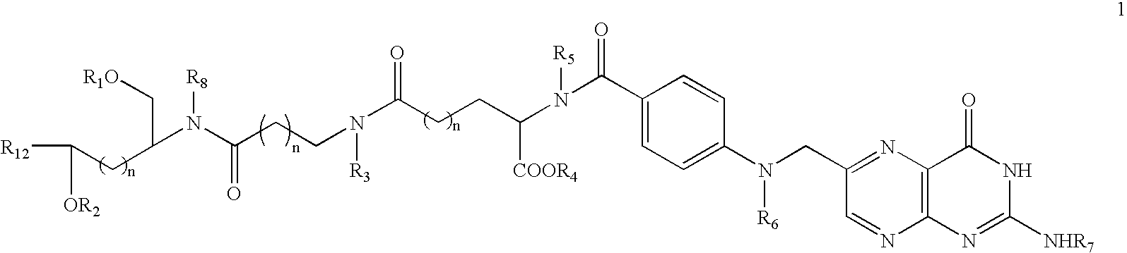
[R12]C([OR2])CC(C[R1O])N(C(CCN(C(CCC([COOR4])N(C(C1=CC=C(N(CC2=NC3=C(N=C2)N=C([NHR7])NC3=O)[R6])C=C1)=O)[R5])=O)[R3])=O)[R8]
